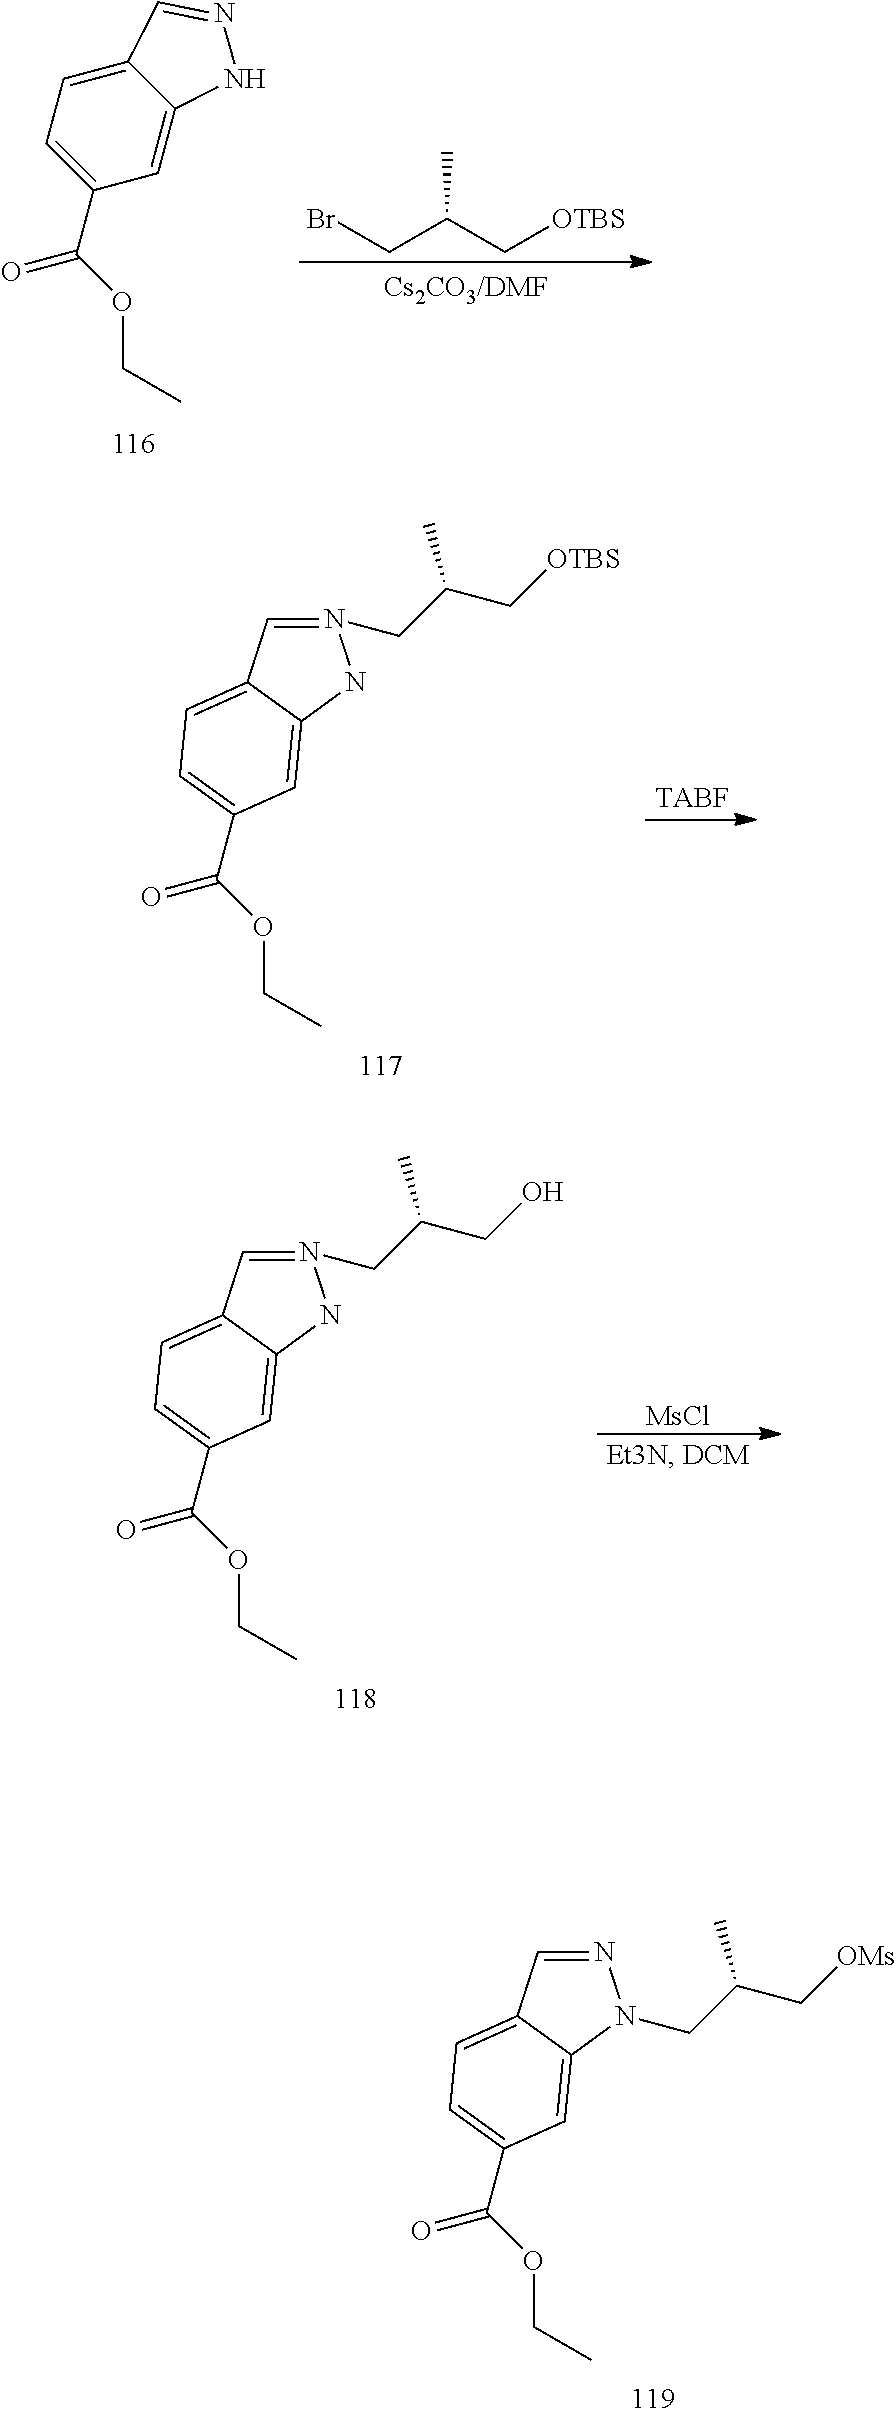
C12=CC=C(C(OCC)=O)C=C1N(CC(C[OMs])C)N=C2.C12=CC=C(C(OCC)=O)C=C1NN=C2.BrCC(C[OTBS])C.C12=CC=C(C(OCC)=O)C=C1NN(CC(C[OTBS])C)=C2.[MsCl].C12=CC=C(C(OCC)=O)C=C1NN(CC(CO)C)=C2
